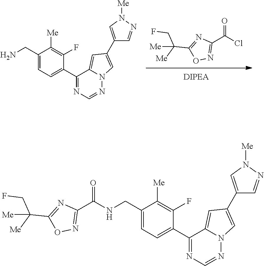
[DIPEA].ClC(C1=NOC(C([Me])(CF)[Me])=N1)=O.C1(C2=CC=C(CN)C([Me])=C2F)=NC=NN2C1=CC(C1=CN([Me])N=C1)=C2.C1(C2=CC=C(CNC(C3=NOC(C([Me])(CF)[Me])=N3)=O)C([Me])=C2F)=NC=NN2C1=CC(C1=CN([Me])N=C1)=C2
